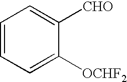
C1([OCHF2])=CC=CC=C1[CHO]
